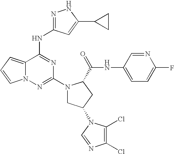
C12=CC=CN1N=C(N1CC(N3C(Cl)=C(Cl)N=C3)CC1C(NC1=CC=C(F)N=C1)=O)N=C2NC1=NNC(C2CC2)=C1
